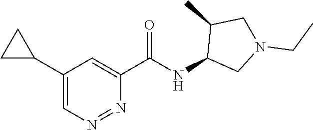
C1(C(NC2CN(CC)CC2C)=O)=CC(C2CC2)=CN=N1
